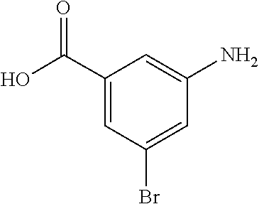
C1=C(C(O)=O)C=C(N)C=C1Br
